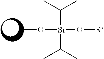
C([Si](C(C)C)(OC)O[R])(C)C
